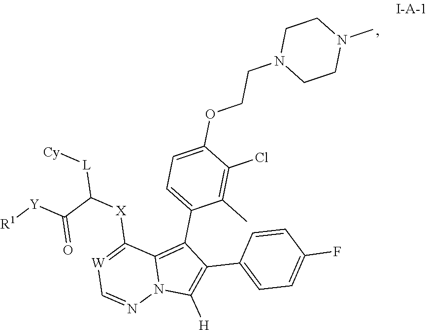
C12=C(C3=CC=C(OCCN4CCN(C)CC4)C(Cl)=C3C)C(C3=CC=C(F)C=C3)=C([H])N1N=C[W]=C2[X]C([L][Cy])C([Y][R1])=O
